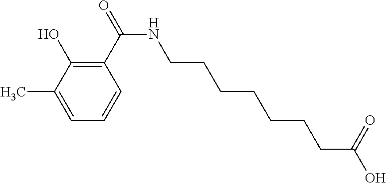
C1(C(NCCCCCCCC(O)=O)=O)=C(O)C(C)=CC=C1
